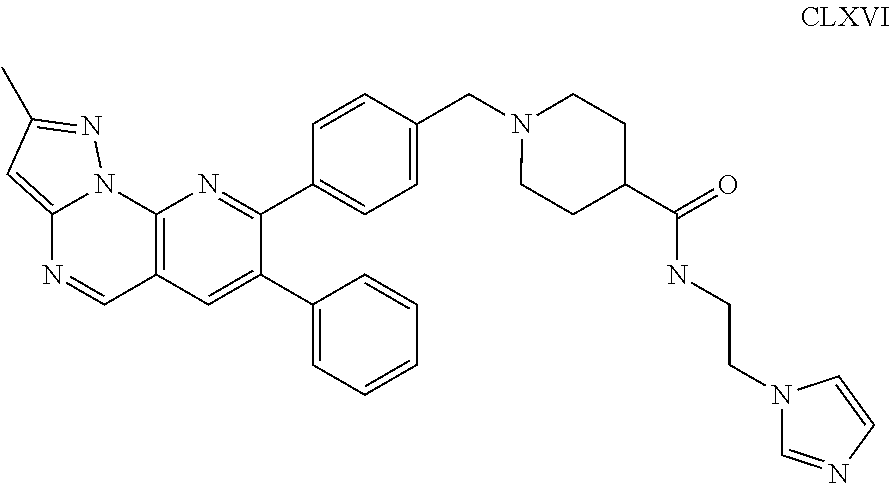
C(N1CCC(C(=O)NCCN2C=NC=C2)CC1)C1=CC=C(C2=NC3=C(C=C2C2=CC=CC=C2)C=NC2=CC(C)=NN32)C=C1
